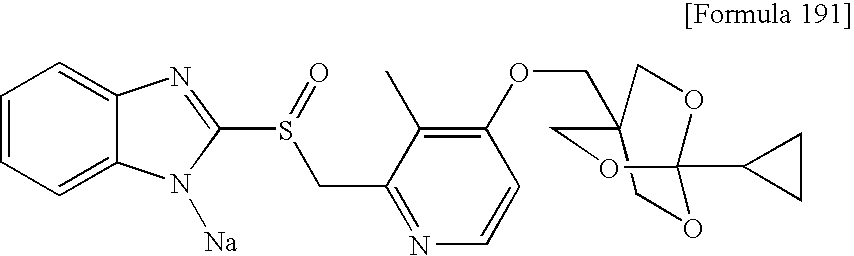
C1=CC=C2C(=C1)N=C(S(=O)CC1=NC=CC(OCC34COC(C5CC5)(OC3)OC4)=C1C)N2[Na]
